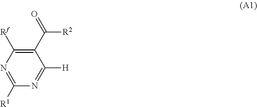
C1([Rf])=C(C(=O)[R2])C([H])=NC([R1])=N1
